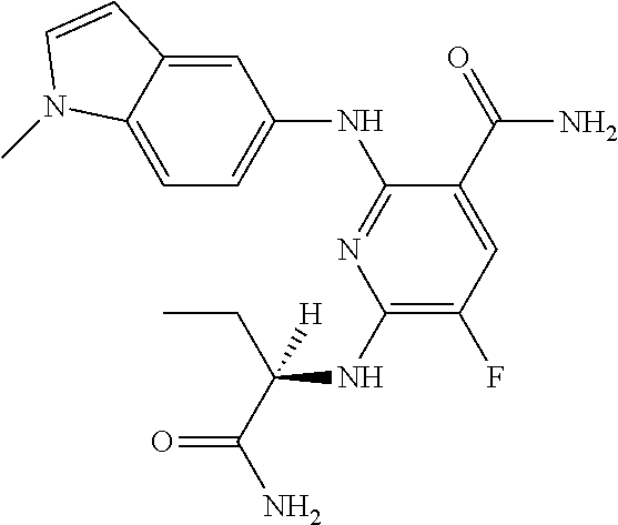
C1(NC(CC)(C(=O)N)[H])=C(F)C=C(C(=O)N)C(NC2=CC=C3C(=C2)C=CN3C)=N1
